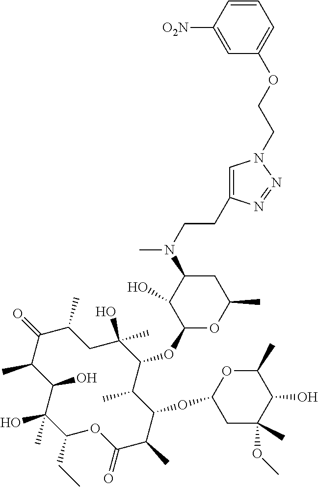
C1(CC)C(C)(O)C(O)C(C)C(=O)C(C)CC(O)(C)C(OC2OC(C)CC(N(C)CCC3=CN(CCOC4=CC=CC([O2N])=C4)N=N3)C2O)C(C)C(OC2CC(C)(OC)C(O)C(C)O2)C(C)C(=O)O1
